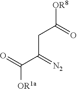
[OR8]C(=O)CC(C(=O)[OR1a])=[N2]
